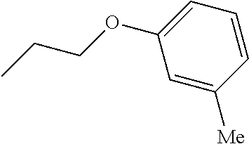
C1=C([Me])C=CC=C1OCCC
